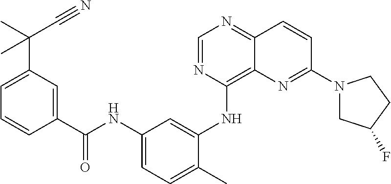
C1=NC(NC2=CC(NC(C3=CC(C(C)(C#N)C)=CC=C3)=O)=CC=C2C)=C2C(=N1)C=CC(N1CC(F)CC1)=N2
